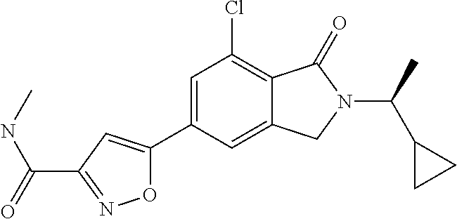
C1=C(C2=CC(C(NC)=O)=NO2)C=C2C(=C1Cl)C(=O)N(C(C)C1CC1)C2
